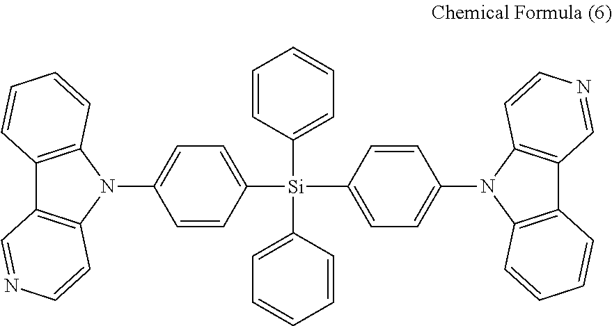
C12=C(N(C3=CC=C([Si](C4=CC=CC=C4)(C4=CC=CC=C4)C4=CC=C(N5C6=C(C7=C5C=CN=C7)C=CC=C6)C=C4)C=C3)C3=C1C=NC=C3)C=CC=C2
